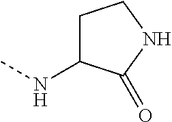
N(C)C1CCNC1=O
